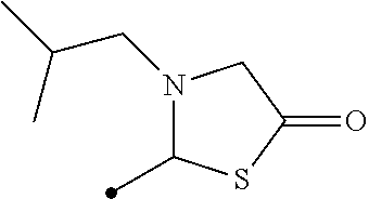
N1(CC(C)C)C(C)SC(=O)C1
